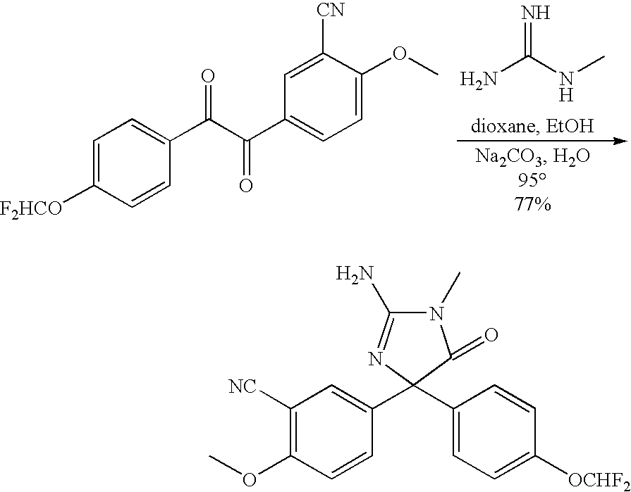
C1=C([F2HCO])C=CC(C(C(C2=CC=C(OC)C([CN])=C2)=O)=O)=C1.N=C(N)NC.N1(C)C(N)=NC(C2=CC([NC])=C(OC)C=C2)(C2=CC=C([OCHF2])C=C2)C1=O
